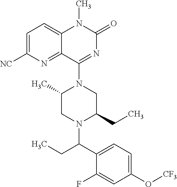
C1=C([NC])N=C2C(=C1)N(C)C(=O)N=C2N1C(C)CN(C(C2=CC=C(O[CF3])C=C2F)CC)C(CC)C1
